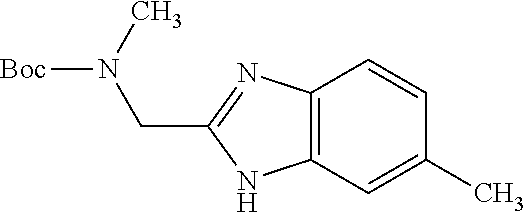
C12=C(C=C(C)C=C1)NC(CN([Boc])C)=N2
